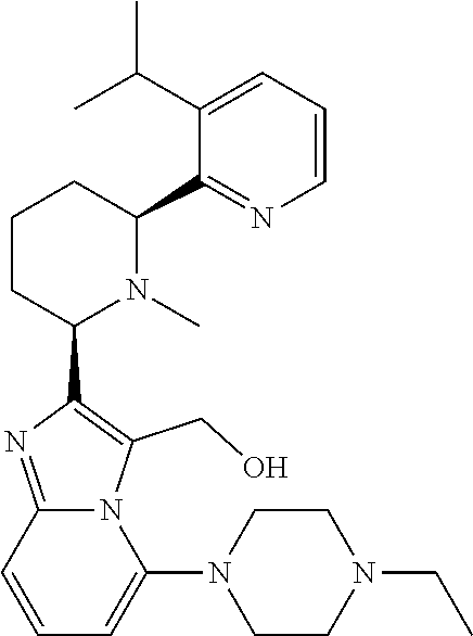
C1CC(C2=C(CO)N3C(=N2)C=CC=C3N2CCN(CC)CC2)N(C)C(C2=NC=CC=C2C(C)C)C1
